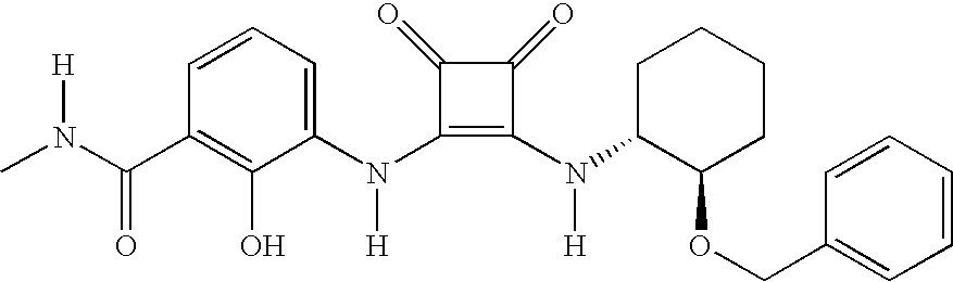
C(C1=C(O)C(N(C2=C(N([H])C3C(OCC4=CC=CC=C4)CCCC3)C(=O)C2=O)[H])=CC=C1)(=O)N([H])C
